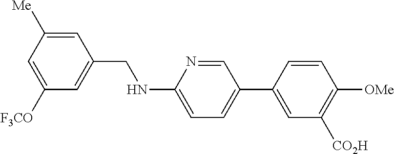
C1([Me])=CC(CNC2=CC=C(C3=CC([CO2H])=C([OMe])C=C3)C=N2)=CC([F3CO])=C1
